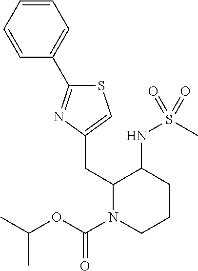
S1C(C2=CC=CC=C2)=NC(CC2N(C(OC(C)C)=O)CCCC2NS(=O)(C)=O)=C1
